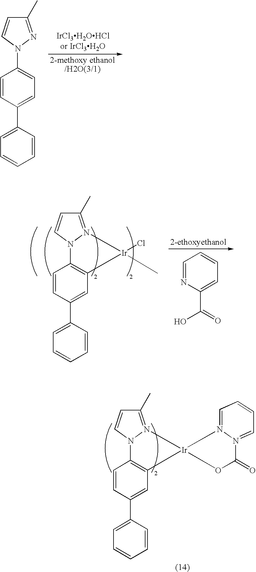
C1=CC(C2=CC=CC=C2)=CC=C1N1C=CC(C)=N1.C1=CC(C2=CC=CC=C2)=CC2=C1N1C=CC(C)=N1[Ir]2(Cl)C.C1=NC(C(O)=O)=CC=C1.C1=CC(C2=CC=CC=C2)=CC2=C1N1C=CC(C)=N1[Ir]21OC(=O)N2=CC=CC=N21
